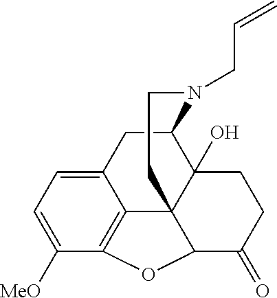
C12CC3=CC=C([MeO])C4=C3C3(C1(O)CCC(=O)C3O4)CCN2CC=C
